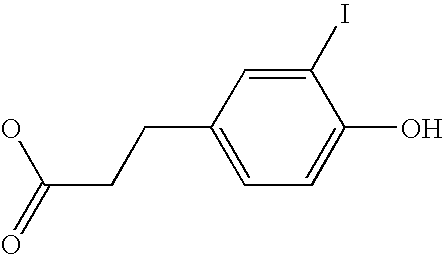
C1(I)=CC(CCC(=O)O)=CC=C1O
